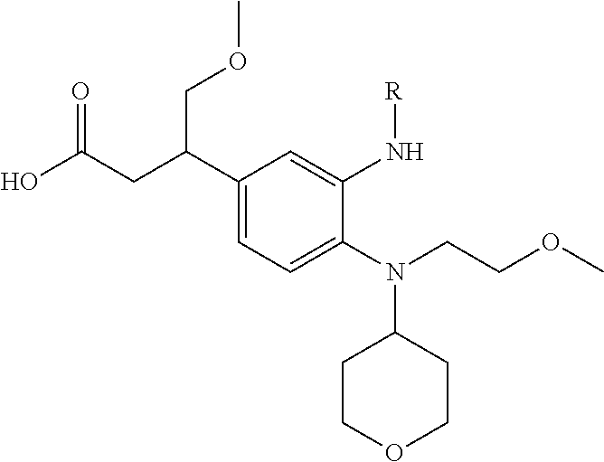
C1(C(CC(O)=O)COC)=CC=C(N(CCOC)C2CCOCC2)C(N[R])=C1
